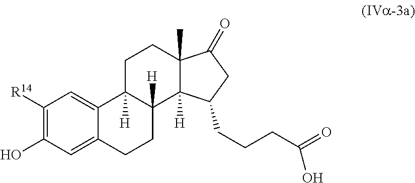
C1([R14])=C(O)C=C2C(=C1)C1([H])C([H])(CC2)C2([H])C(C)(CC1)C(=O)CC2CCCC(=O)O
